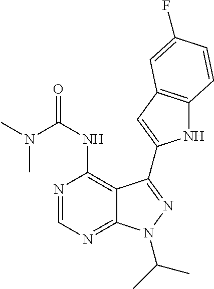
N1=CN=C2C(=C1NC(N(C)C)=O)C(C1=CC3=C(N1)C=CC(F)=C3)=NN2C(C)C
